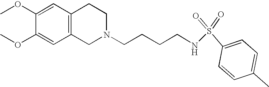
C1=C(OC)C(OC)=CC2=C1CCN(CCCCNS(=O)(=O)C1=CC=C(C)C=C1)C2
